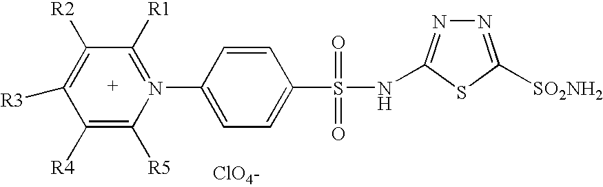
[ClO4-].C1([R4])=C([R5])N(C2=CC=C(S(=O)(=O)NC3=NN=C([SO2NH2])S3)C=C2)=C([R1])C([R2])=C1[R3]
